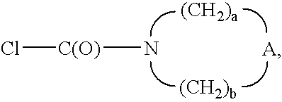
[C(O)](N)Cl.[A]
